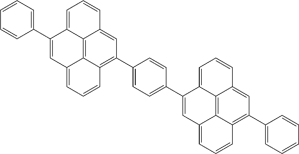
C1=CC(C2=CC3=CC=CC4=C(C5=CC=C(C6=CC7=CC=CC8=C(C9=CC=CC=C9)C=C9C(=C78)C6=CC=C9)C=C5)C=C5C(=C34)C2=CC=C5)=CC=C1
